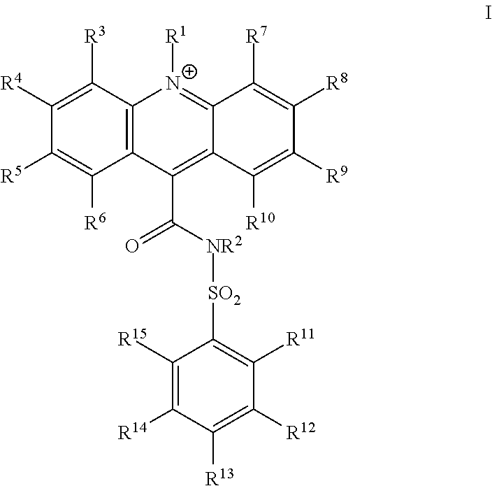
C1([R4])=C([R3])C2=C(C([R6])=C1[R5])C(C([NR2][SO2]C1=C([R11])C([R12])=C([R13])C([R14])=C1[R15])=O)=C1C(=[N+]2[R1])C([R7])=C([R8])C([R9])=C1[R10]
